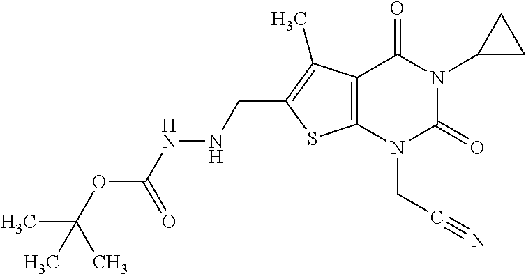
C12=C(N(CC#N)C(=O)N(C3CC3)C1=O)SC(CNNC(OC(C)(C)C)=O)=C2C
